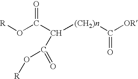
[R]OC(C(C(=O)O[R])[(CH2)n]C([OR])=O)=O
